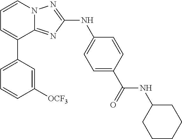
C1=CN2C(=NC(NC3=CC=C(C(=O)NC4CCCCC4)C=C3)=N2)C(C2=CC=CC([OCF3])=C2)=C1
